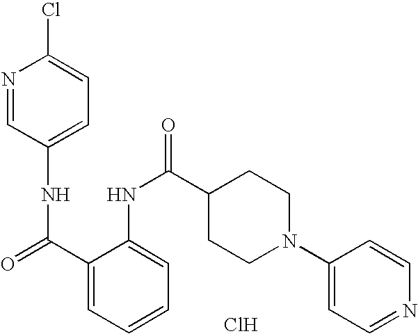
N1=CC(NC(C2=CC=CC=C2NC(C2CCN(C3=CC=NC=C3)CC2)=O)=O)=CC=C1Cl.Cl
